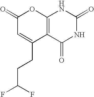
C12=C(C(=O)NC(=O)N1)C(CCC(F)F)=CC(=O)O2
